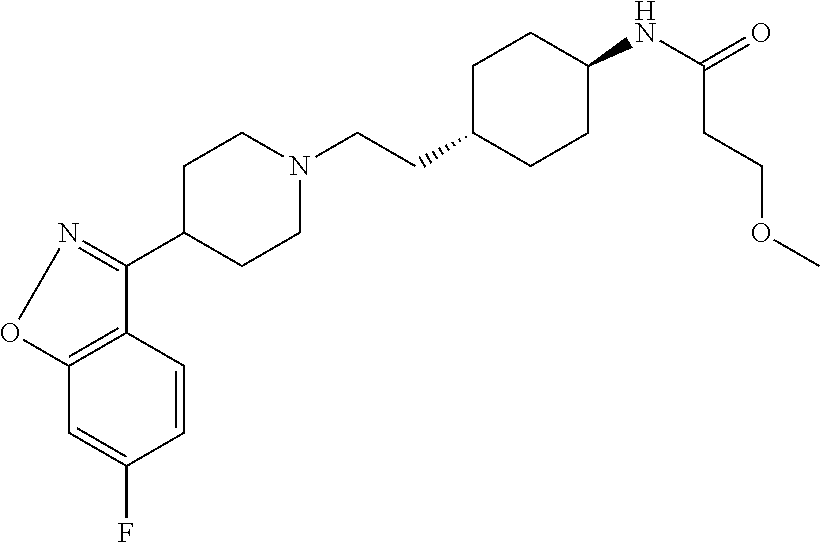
C1=C(F)C=CC2=C1ON=C2C1CCN(CCC2CCC(NC(=O)CCOC)CC2)CC1
